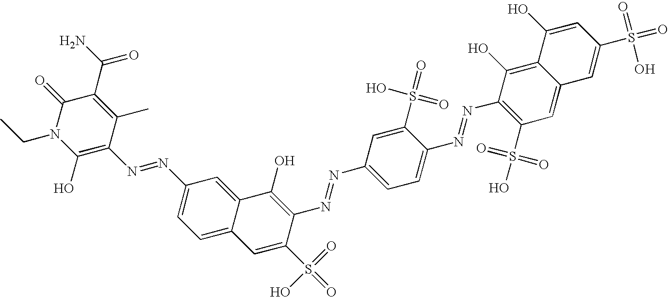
C1(O)=C(N=NC2=CC=C3C(=C2)C(O)=C(N=NC2=CC=C(N=NC4=C(S(O)(=O)=O)C=C5C(=C4O)C(O)=CC(S(=O)(=O)O)=C5)C(S(=O)(O)=O)=C2)C(S(=O)(=O)O)=C3)C(C)=C(C(N)=O)C(=O)N1CC
